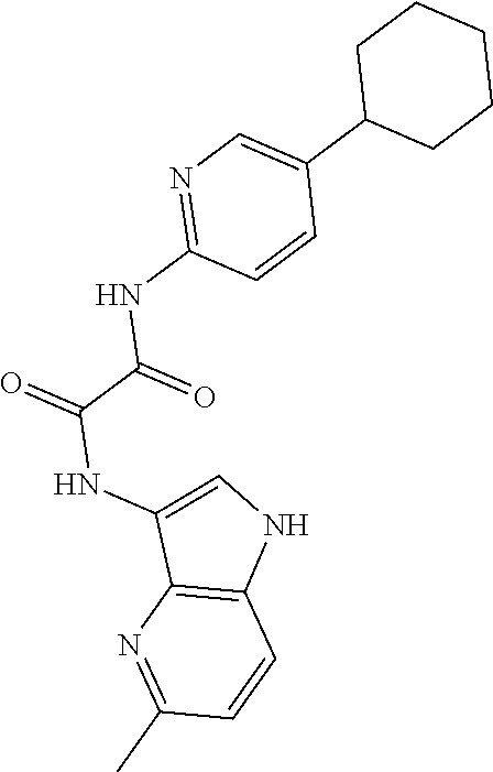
C(=O)(C(NC1=NC=C(C2CCCCC2)C=C1)=O)NC1=CNC2=C1N=C(C)C=C2
